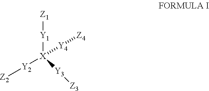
[Z1][Y1][X]([Y2][Z2])([Y4][Z4])[Y3][Z3]
